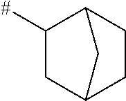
C1C2CCC(C1[#])C2
